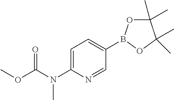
C1(C)(C)OB(C2=CC=C(N(C(OC)=O)C)N=C2)OC1(C)C
